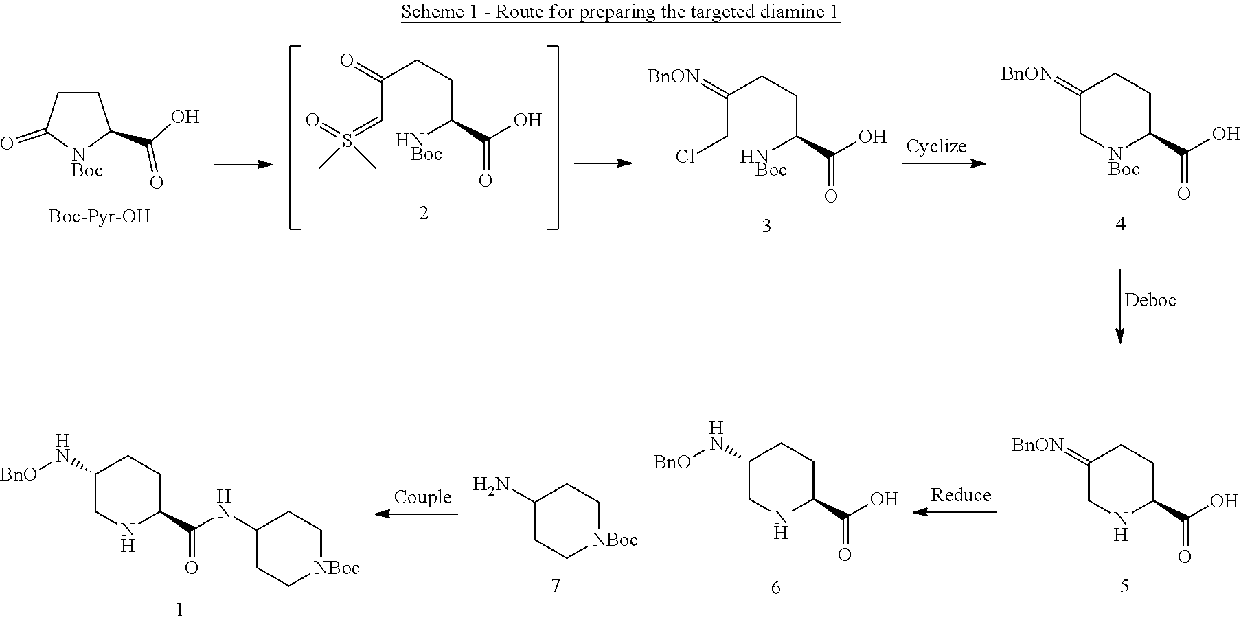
C1CC(=O)[NBoc]C1C(O)=O.C(C=S(=O)(C)C)(CCC(N)C(O)=O)=O.C(CCl)(CCC(N)C(O)=O)=[BnON].C1(=[BnON])C[NBoc]C(C(O)=O)CC1.C1(N[BnO])CNC(C(=O)NC2CC[NBoc]CC2)CC1.C1(N)CC[NBoc]CC1.C1(N[BnO])CNC(C(O)=O)CC1.C1(=[BnON])CNC(C(O)=O)CC1
